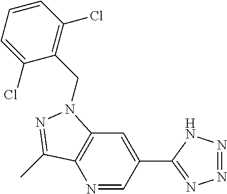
N1=CC(C2=NN=NN2)=CC2=C1C(C)=NN2CC1=C(Cl)C=CC=C1Cl
